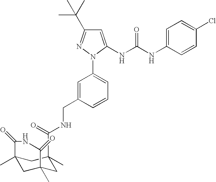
C1=C(NC(NC2=CC=C(Cl)C=C2)=O)N(C2=CC=CC(CNC(=O)C3(C)CC4(C)CC(C)(C3)C(=O)NC4=O)=C2)N=C1C(C)(C)C
